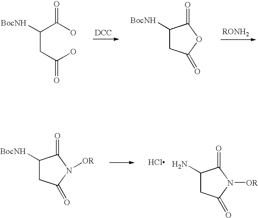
C(CC(O)=O)(C(O)=O)[BocNH].[DCC].C1([BocNH])CC(=O)OC1=O.C1([BocNH])CC(=O)N([OR])C1=O.C1(N)CC(=O)N([OR])C1=O.Cl
